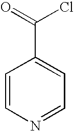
C1=CN=CC=C1C(=O)Cl
